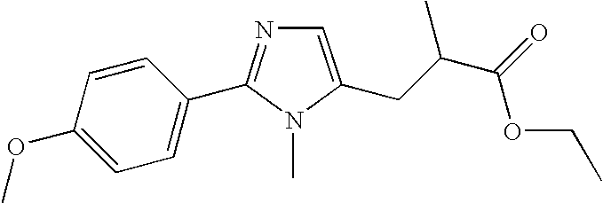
C1=C(CC(C)C(=O)OCC)N(C)C(C2=CC=C(OC)C=C2)=N1
